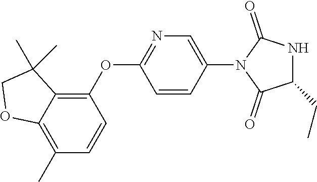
C1(C)=C2C(=C(OC3=NC=C(N4C(=O)C(CC)NC4=O)C=C3)C=C1)C(C)(C)CO2
